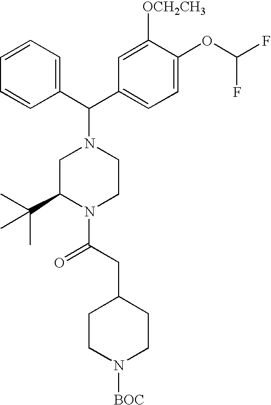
C1=CC=CC(C(N2CC(C(C)(C)C)N(C(CC3CCN([BOC])CC3)=O)CC2)C2=CC=C(OC(F)F)C([OCH2CH3])=C2)=C1
